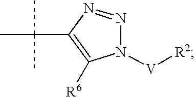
N1=NC(C(C)(C)C)=C([R6])N1[V][R2]
